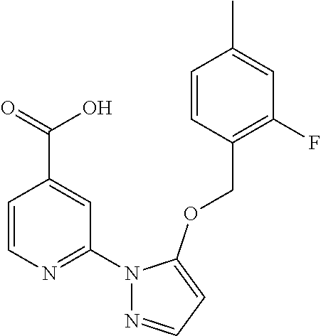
C1=CN=C(N2N=CC=C2OCC2=C(F)C=C(C)C=C2)C=C1C(=O)O
